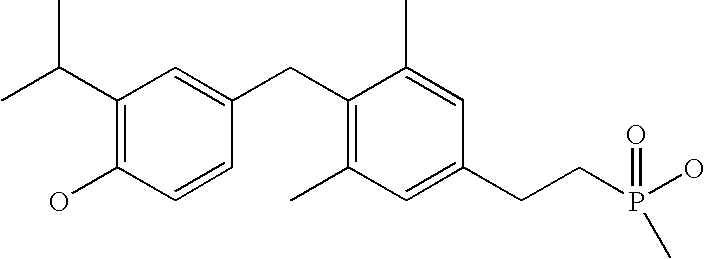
C1(C(C)C)=C(O)C=CC(CC2=C(C)C=C(CCP(=O)(C)O)C=C2C)=C1
